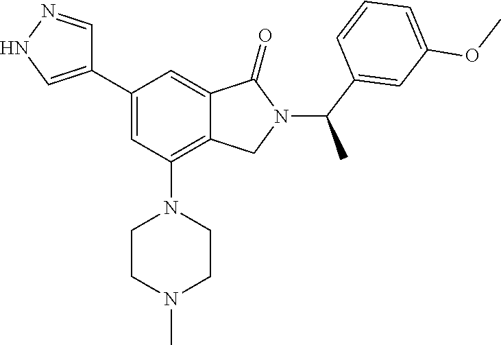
C1=NNC=C1C1=CC(N2CCN(C)CC2)=C2C(=C1)C(=O)N(C(C1=CC(OC)=CC=C1)C)C2
